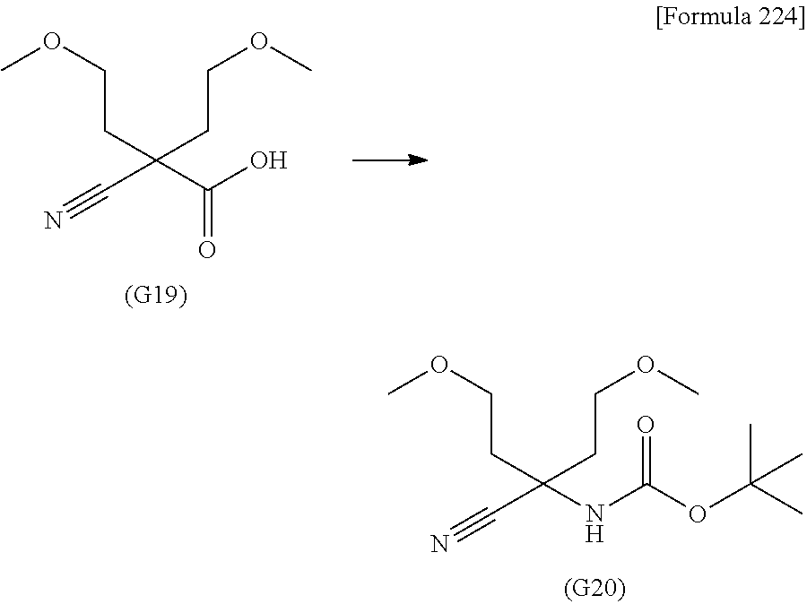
N#CC(C(O)=O)(CCOC)CCOC.N#CC(NC(OC(C)(C)C)=O)(CCOC)CCOC
